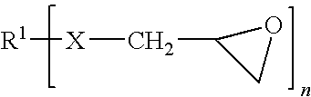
[R1][X]CC1CO1
